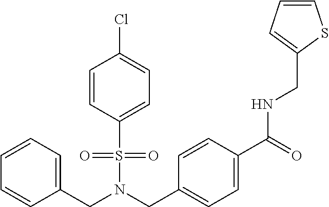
C(N(S(=O)(=O)C1=CC=C(Cl)C=C1)CC1=CC=C(C(=O)NCC2=CC=CS2)C=C1)C1=CC=CC=C1
